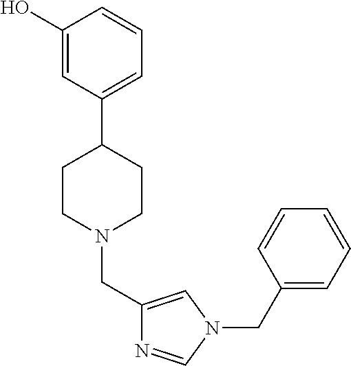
C1(O)=CC(C2CCN(CC3=CN(CC4=CC=CC=C4)C=N3)CC2)=CC=C1
